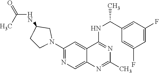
N(C1=NC(C)=NC2=CN=C(N3CCC(NC(=O)C)C3)C=C12)C(C1=CC(F)=CC(F)=C1)C
